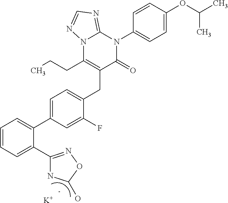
C1=C(C2=CC=CC=C2C2=NOC(O)N2)C=C(F)C(CC2=C(CCC)N3C(=NC=N3)N(C3=CC=C(OC(C)C)C=C3)C2=O)=C1.[K]
